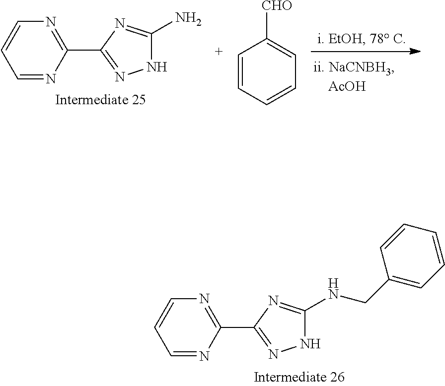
C1=NC(C2=NNC(N)=N2)=NC=C1.C1=CC=CC=C1[CHO].C1=NC(C2=NNC(NCC3=CC=CC=C3)=N2)=NC=C1
